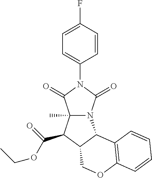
C1(F)=CC=C(N2C(=O)N3C(C)(C2=O)C(C(OCC)=O)C2C3C3=C(OC2)C=CC=C3)C=C1
